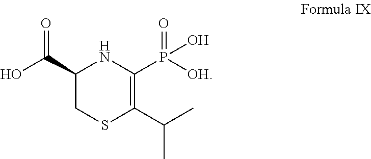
C1(C(O)=O)CSC(C(C)C)=C(P([OH])(=O)O)N1
